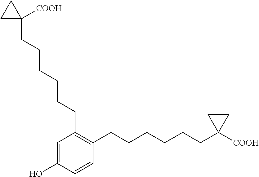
C1(O)=CC(CCCCCCC2([COOH])CC2)=C(CCCCCCC2([COOH])CC2)C=C1
